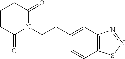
C1(CCN2C(=O)CCCC2=O)=CC2=C(C=C1)SN=N2
